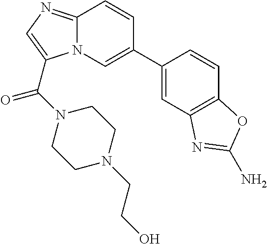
C12=NC=C(C(N3CCN(CCO)CC3)=O)N1C=C(C1=CC3=C(C=C1)OC(N)=N3)C=C2
